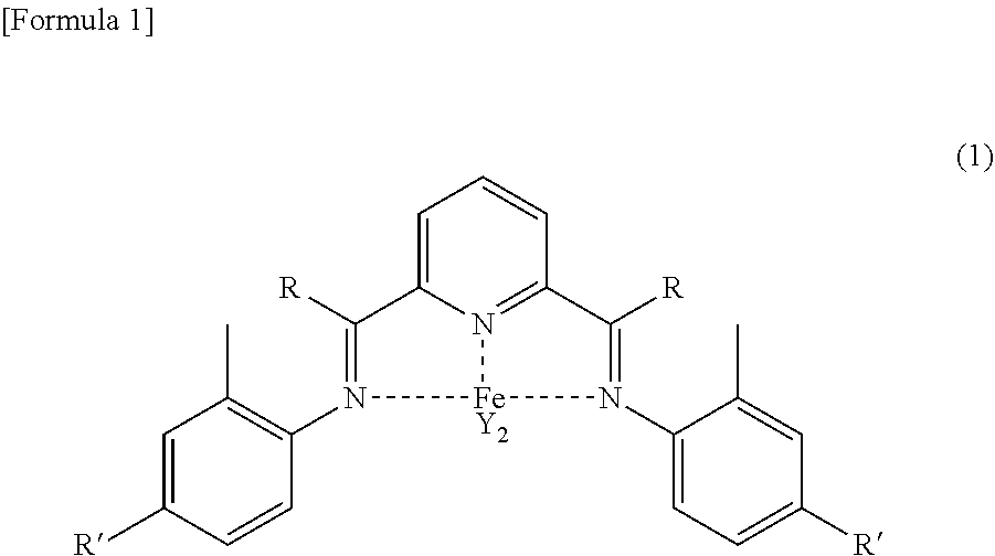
C1=C2N3=C(C=C1)C([R])=N(C1=CC=C([R])C=C1C)[FeY2]3N(C1=C(C)C=C([R])C=C1)=C2[R]
